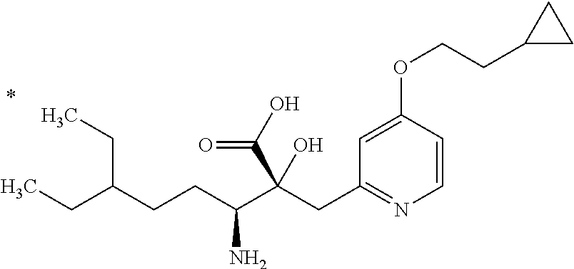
C1=CC(OCCC2CC2)=CC(CC(C(CCC(CC)CC)N)(C(O)=O)O)=N1
